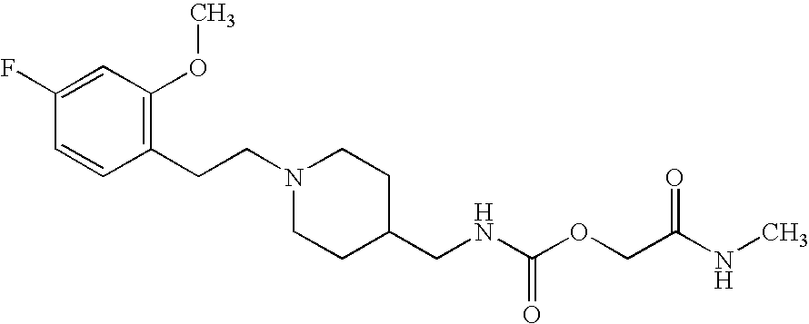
C1=CC(CCN2CCC(CNC(OCC(NC)=O)=O)CC2)=C(OC)C=C1F
